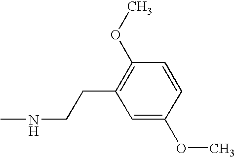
N(CCC1=C(OC)C=CC(OC)=C1)C
